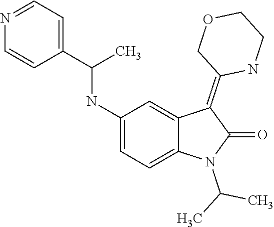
C1(NC(C2=CC=NC=C2)C)=CC=C2C(=C1)C(=C1COCCN1)C(=O)N2C(C)C
